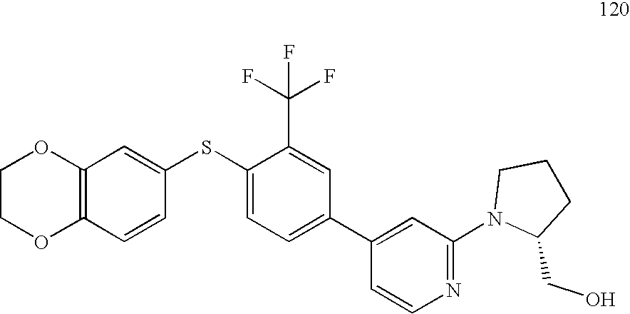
C1COC2=C(O1)C=C(SC1=CC=C(C3=CC(N4C(CO)CCC4)=NC=C3)C=C1C(F)(F)F)C=C2
